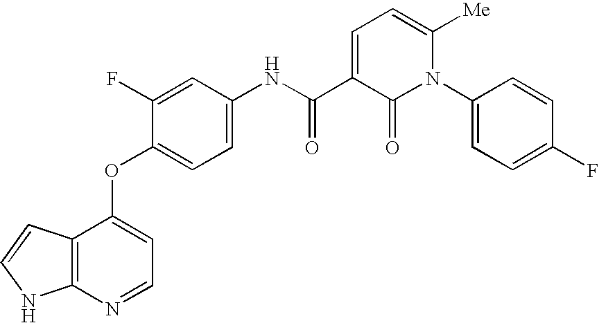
O(C1=CC=NC2=C1C=CN2)C1=CC=C(NC(C2=CC=C([Me])N(C3=CC=C(F)C=C3)C2=O)=O)C=C1F
